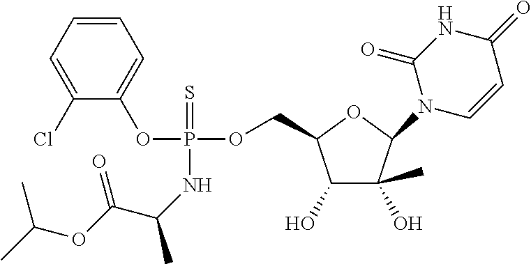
C1(Cl)=CC=CC=C1OP(NC(C)C(OC(C)C)=O)(OCC1C(O)C(C)(O)C(N2C=CC(=O)NC2=O)O1)=S
